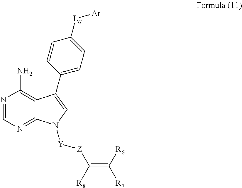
N1=CN=C2C(=C1N)C(C1=CC=C([La][Ar])C=C1)=CN2[Y][Z]C(=C([R6])[R7])[R8]
